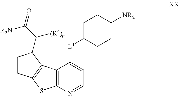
C1([L1]C2=CC=NC3=C2C2=C(S3)CCC2C(C([R2N])=O)[(R4)p])CCC([NR2])CC1
